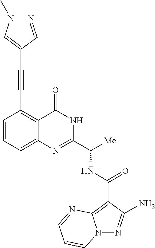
N(C(C1=NC2=CC=CC(C#CC3=CN(C)N=C3)=C2C(=O)N1)[Me])C(C1=C2N(N=C1N)C=CC=N2)=O
